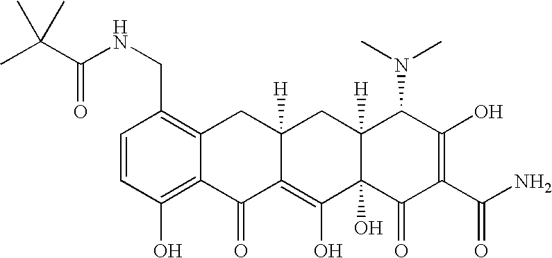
C1=CC(CNC(C(C)(C)C)=O)=C2C(=C1O)C(=O)C1=C(O)C3(O)C([H])(CC1([H])C2)C(N(C)C)C(O)=C(C(N)=O)C3=O
